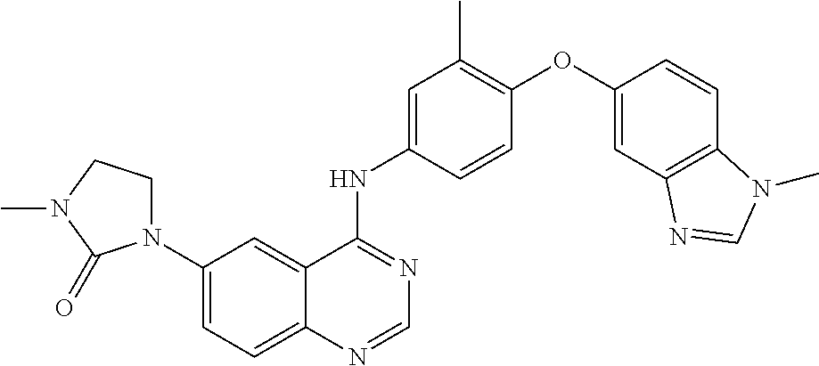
C1(N2CCN(C)C2=O)=CC=C2C(=C1)C(NC1=CC(C)=C(OC3=CC4=C(C=C3)N(C)C=N4)C=C1)=NC=N2
